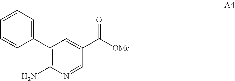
C1(C2=C(N)N=CC(C([OMe])=O)=C2)=CC=CC=C1
